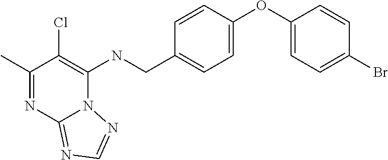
C1(C)=NC2=NC=NN2C(NCC2=CC=C(OC3=CC=C(Br)C=C3)C=C2)=C1Cl
